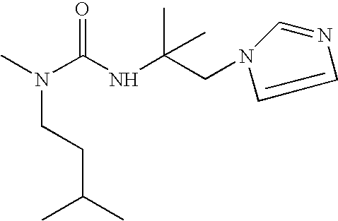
CN(C(NC(CN1C=CN=C1)(C)C)=O)CCC(C)C
